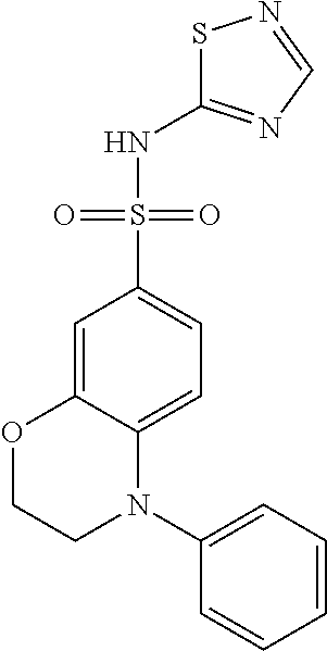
C1=CC=CC=C1N1C2=CC=C(S(=O)(=O)NC3=NC=NS3)C=C2OCC1
